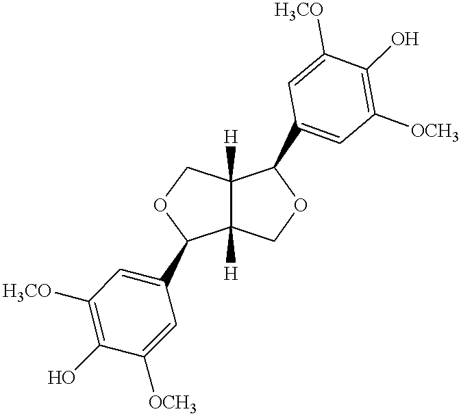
C12([H])C([H])(COC1C1=CC([H3CO])=C(O)C([OCH3])=C1)C(C1=CC([OCH3])=C(O)C([H3CO])=C1)OC2
